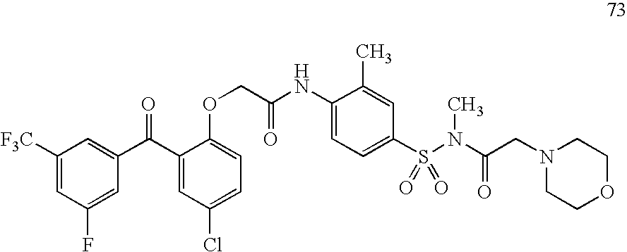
C1([F3C])=CC(F)=CC(C(C2=CC(Cl)=CC=C2OCC(NC2=CC=C(S(N(C(CN3CCOCC3)=O)C)(=O)=O)C=C2C)=O)=O)=C1
